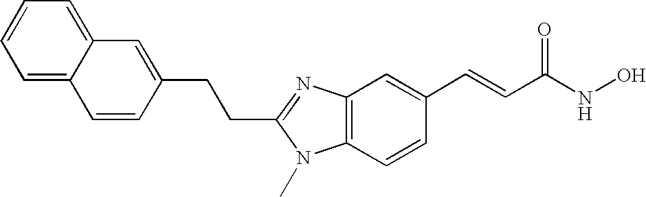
C12=C(N=C(CCC3=CC4=CC=CC=C4C=C3)N1C)C=C(C=CC(NO)=O)C=C2
